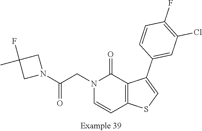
N1(CC(N2CC(F)(C)C2)=O)C=CC2=C(C1=O)C(C1=CC(Cl)=C(F)C=C1)=CS2
